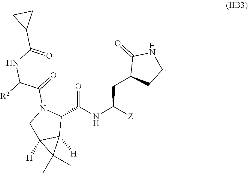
C1(C(NC([Z])CC2CCNC2=O)=O)N(C(=O)C([R2])NC(=O)C2CC2)CC2([H])C1([H])C2(C)C
